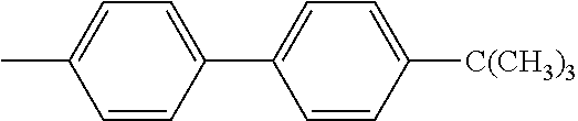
C1=C(C)C=CC(C2=CC=C([C(CH3)3])C=C2)=C1
